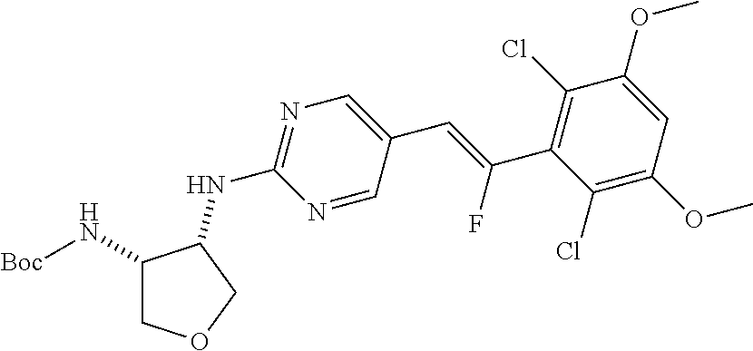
C1(N[Boc])COCC1NC1=NC=C(C=C(F)C2=C(Cl)C(OC)=CC(OC)=C2Cl)C=N1
